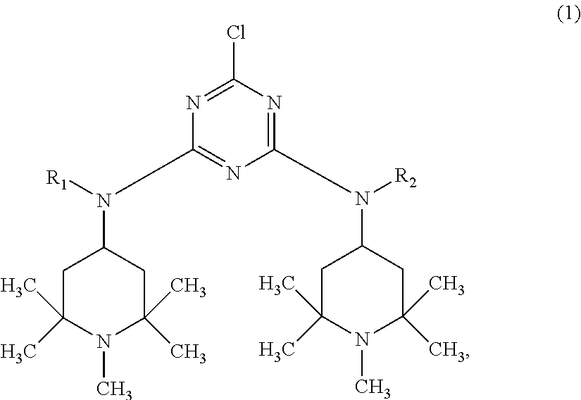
C1C(C)(C)N(C)C(C)(C)CC1N([R1])C1=NC(N([R2])C2CC(C)(C)N(C)C(C)(C)C2)=NC(Cl)=N1
